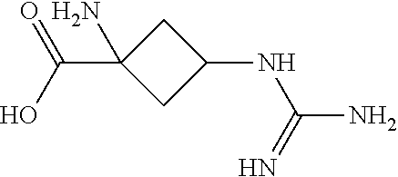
C1C(C(O)=O)(N)CC1NC(N)=N
